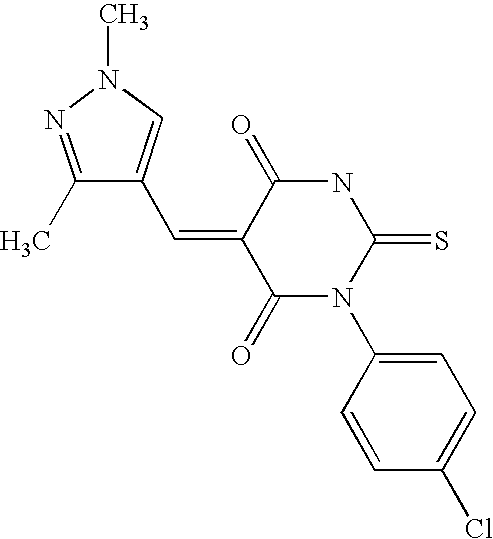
O=C1C(=CC2=CN(C)N=C2C)C(=O)N(C2=CC=C(Cl)C=C2)C(=S)N1
